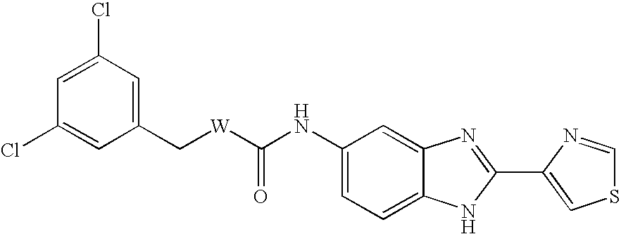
C1=C2C(=CC=C1NC(=O)[W]CC1=CC(Cl)=CC(Cl)=C1)NC(C1=CSC=N1)=N2
